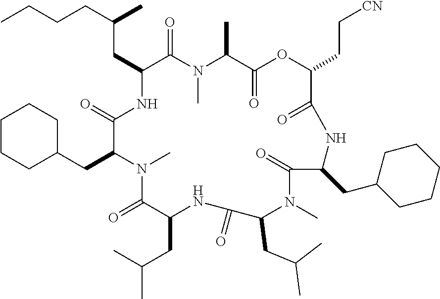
CCCCC(C)CC1NC(=O)C(CC2CCCCC2)N(C)C(=O)C(CC(C)C)NC(=O)C(CC(C)C)N(C)C(=O)C(CC2CCCCC2)NC(=O)C(CC[CN])OC(=O)C(C)N(C)C1=O
